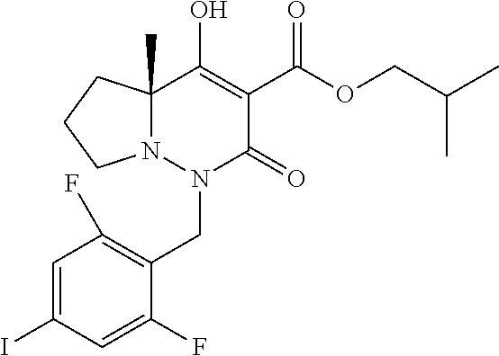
C1=C(I)C=C(F)C(CN2C(=O)C(C(OCC(C)C)=O)=C(O)C3(C)N2CCC3)=C1F
